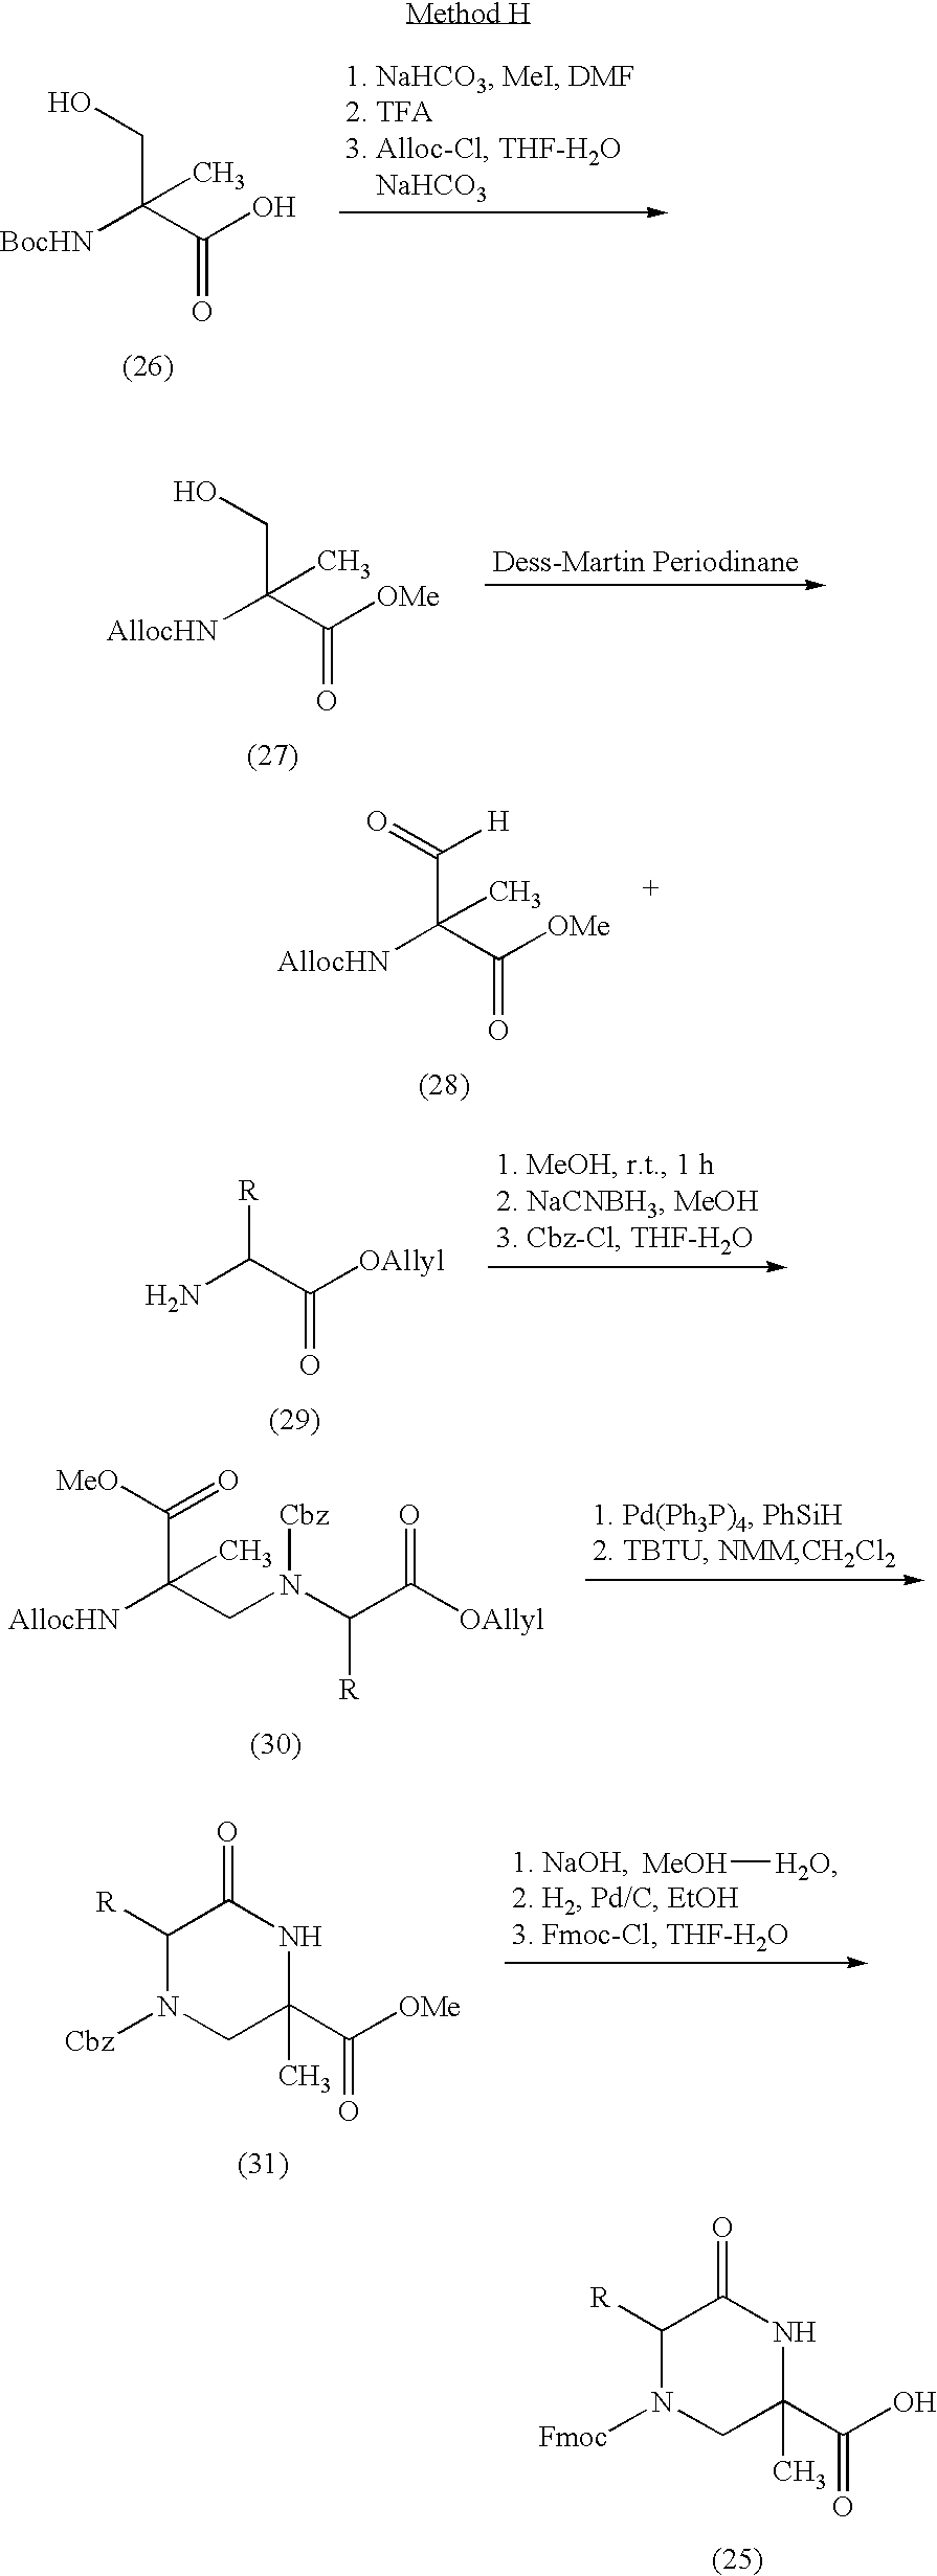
OCC(C(O)=O)([BocHN])C.OCC(C([OMe])=O)([AllocHN])C.O=C(C(C([OMe])=O)([AllocHN])C)[H].[R]C(C([OAllyl])=O)N.[MeO]C(C(CN([Cbz])C(C([OAllyl])=O)[R])([AllocHN])C)=O.C1([R])N([Cbz])CC(C([OMe])=O)(C)NC1=O.[MeOH][H2O].C1([R])N([Fmoc])CC(C(O)=O)(C)NC1=O
